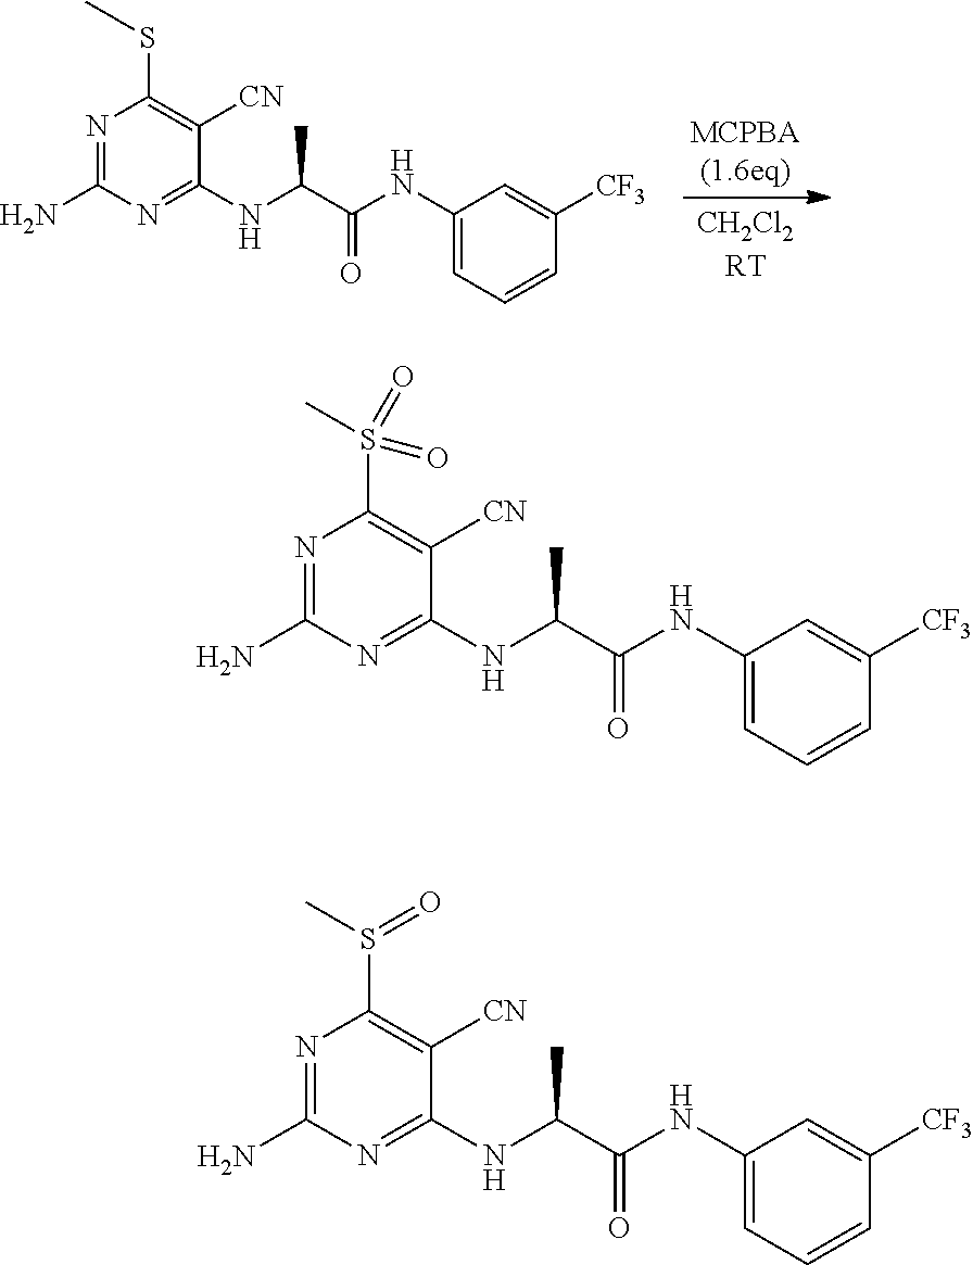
C1(NC(=O)C(NC2=NC(N)=NC(SC)=C2[CN])C)=CC=CC([CF3])=C1.C1(NC(C(NC2=NC(N)=NC(S(C)(=O)=O)=C2[CN])C)=O)=CC=CC([CF3])=C1.C1(NC(C(NC2=NC(N)=NC(S(C)=O)=C2[CN])C)=O)=CC=CC([CF3])=C1
